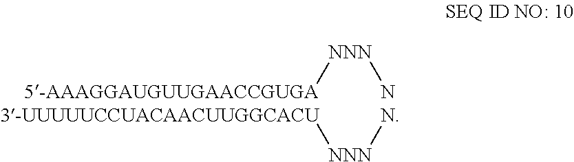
[NNN]([5-AAAGGAUGUUGAACCGUGA])N.[3-UUUUUCCUACAACUUGGCACU][NNN]N
